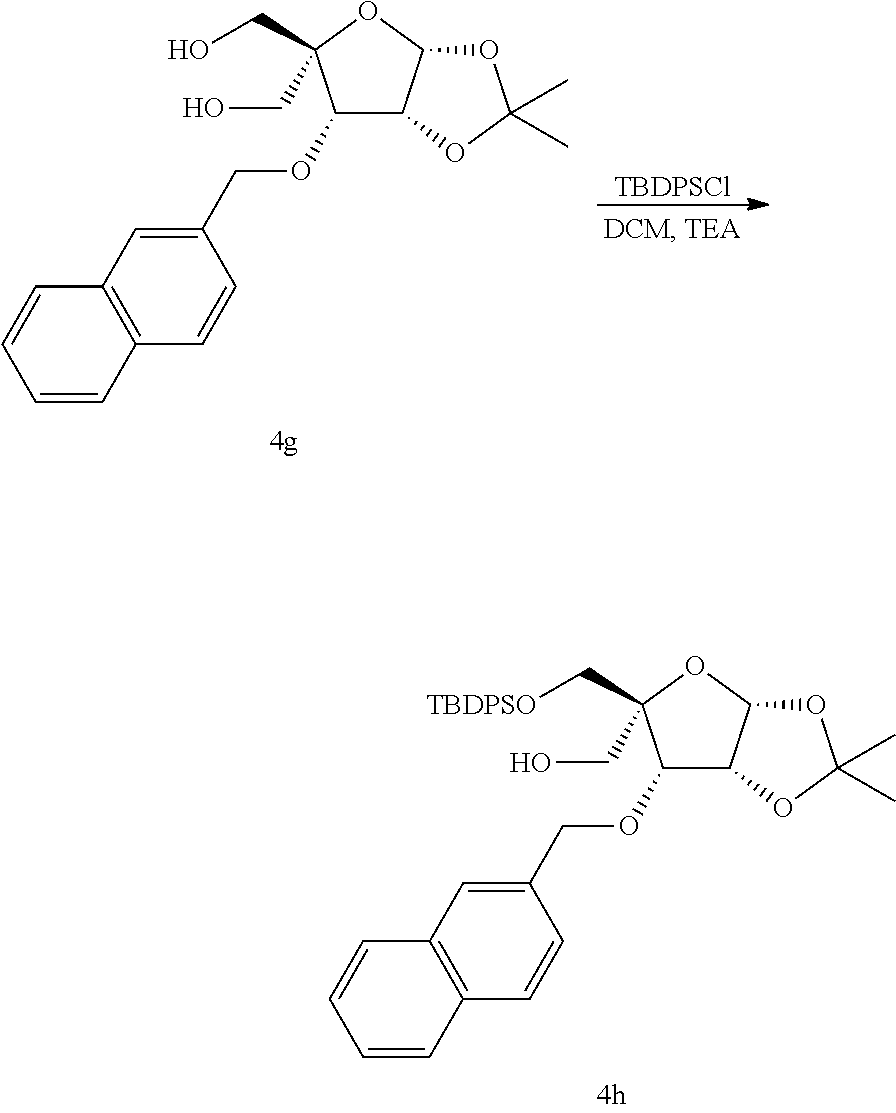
O(C1C2C(OC1(C[TBDPSO])CO)OC(C)(C)O2)CC1=CC2=C(C=C1)C=CC=C2.O(C1C2C(OC1(CO)CO)OC(C)(C)O2)CC1=CC2=C(C=C1)C=CC=C2.[TBDPSCl]
